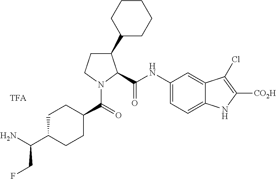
C1C(C(N)CF)CCC(C(N2C(C(=O)NC3=CC=C4C(=C3)C(Cl)=C([CO2H])N4)C(C3CCCCC3)CC2)=O)C1
